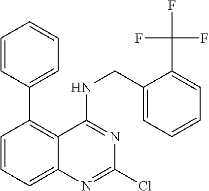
C1(C2=C3C(=CC=C2)N=C(Cl)N=C3NCC2=CC=CC=C2C(F)(F)F)=CC=CC=C1
